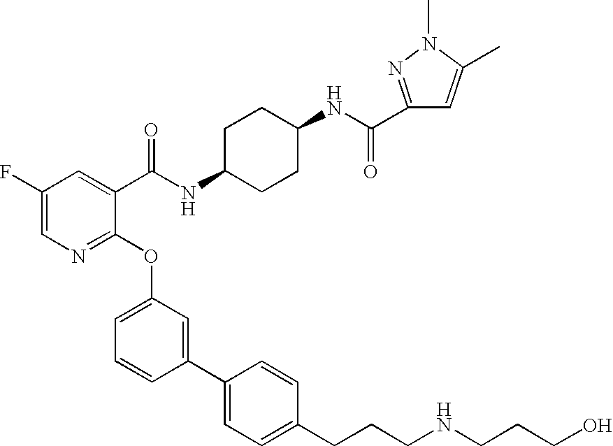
C1(F)=CN=C(OC2=CC=CC(C3=CC=C(CCCNCCCO)C=C3)=C2)C(C(NC2CCC(NC(=O)C3=NN(C)C(C)=C3)CC2)=O)=C1
